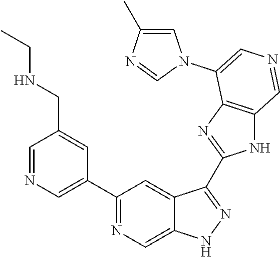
C1(C2=CN=CC(CNCC)=C2)=NC=C2C(=C1)C(C1=NC3=C(N1)C=NC=C3N1C=C(C)N=C1)=NN2
